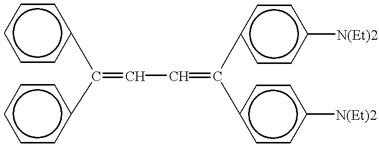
c1cc(C(c2ccccc2)=CC=C(c2ccc([N(Et)2])cc2)c2ccc([N(Et)2])cc2)ccc1
